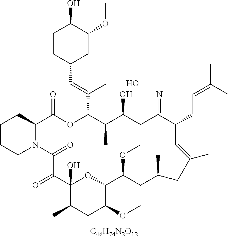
[C46H74N2O12].C1CCN2C(C1)C(=O)OC(C(=CC1CC(OC)C(O)CC1)C)C(C)C(O)CC(=N)C(CC=C(C)C)C=C(C)CC(C)CC(OC)C1OC(O)(C(=O)C2=O)C(C)CC1OC.O
